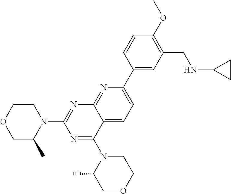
C1C(C)N(C2=NC3=NC(C4=CC(CNC5CC5)=C(OC)C=C4)=CC=C3C(N3C(C)COCC3)=N2)CCO1
